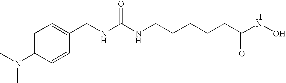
C1(CNC(NCCCCCC(NO)=O)=O)=CC=C(N(C)C)C=C1
